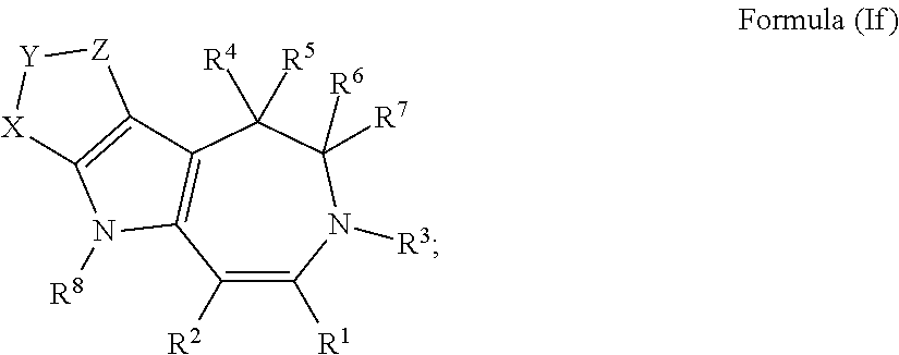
C1([R2])=C([R1])N([R3])C([R6])([R7])C([R5])([R4])C2=C1N([R8])C1=C2[Z][Y][X]1
